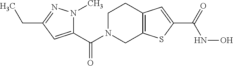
C(N1CC2=C(CC1)C=C(C(NO)=O)S2)(=O)C1=CC(CC)=NN1C
